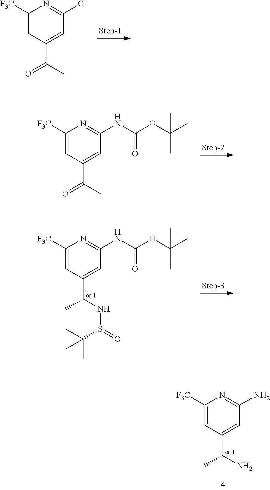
C1([F3C])=CC(C(C)=O)=CC(Cl)=N1.C1([F3C])=CC(C(C)=O)=CC(NC(OC(C)(C)C)=O)=N1.C1([F3C])=CC(C(NS(=O)C(C)(C)C)C)=CC(NC(OC(C)(C)C)=O)=N1.C1([F3C])=CC(C(N)C)=CC(N)=N1
